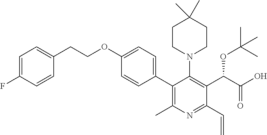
C1(C2=C(C)N=C(C=C)C(C(C(O)=O)OC(C)(C)C)=C2N2CCC(C)(C)CC2)=CC=C(OCCC2=CC=C(F)C=C2)C=C1
